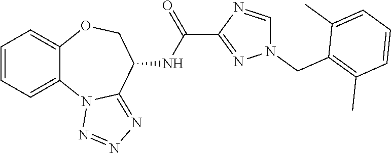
C12=CC=CC=C1OCC(NC(=O)C1=NN(CC3=C(C)C=CC=C3C)C=N1)C1=NN=NN21
